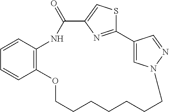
C12=NC(=CS1)C(=O)NC1=C(OCCCCCCCN3C=C2C=N3)C=CC=C1
